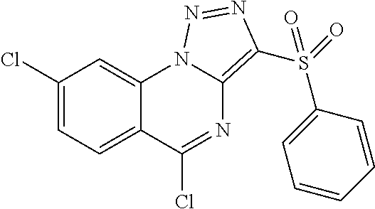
C1(Cl)=CC=C2C(=C1)N1C(=C(S(=O)(C3=CC=CC=C3)=O)N=N1)N=C2Cl
